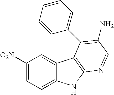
C1([O2N])=CC=C2C(=C1)C1=C(N2)N=CC(N)=C1C1=CC=CC=C1
